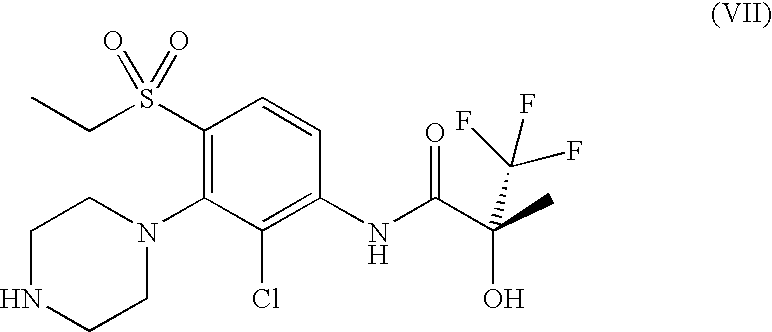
N1(C2=C(S(CC)(=O)=O)C=CC(NC(C(C)(O)C(F)(F)F)=O)=C2Cl)CCNCC1
